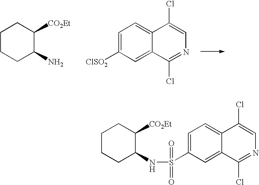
C1=C([ClSO2])C=C2C(=C1)C(Cl)=CN=C2Cl.C1CCC(N)C([CO2Et])C1.C1=C(S(NC2C([CO2Et])CCCC2)(=O)=O)C=C2C(=C1)C(Cl)=CN=C2Cl
